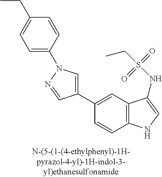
C1(C2=CN(C3=CC=C(CC)C=C3)N=C2)=CC2=C(C=C1)NC=C2NS(CC)(=O)=O
